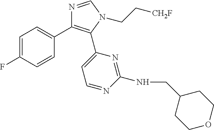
C1=C(F)C=CC(C2=C(C3=CC=NC(NCC4CCOCC4)=N3)N(CC[CH2F])C=N2)=C1
